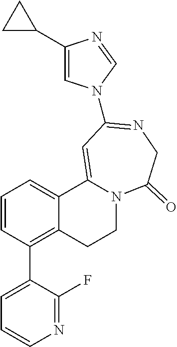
C1=CC(C2=CC=CN=C2F)=C2C(=C1)C1=CC(N3C=C(C4CC4)N=C3)=NCC(=O)N1CC2
